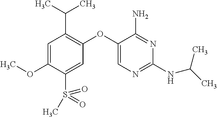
C1=C(OC)C(S(=O)(=O)C)=CC(OC2=CN=C(NC(C)C)N=C2N)=C1C(C)C
